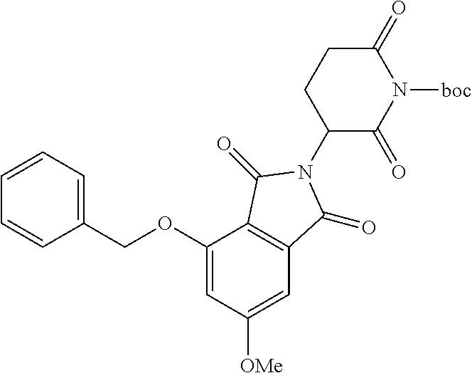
C1(OCC2=CC=CC=C2)=CC([OMe])=CC2=C1C(=O)N(C1C(=O)N([boc])C(=O)CC1)C2=O
